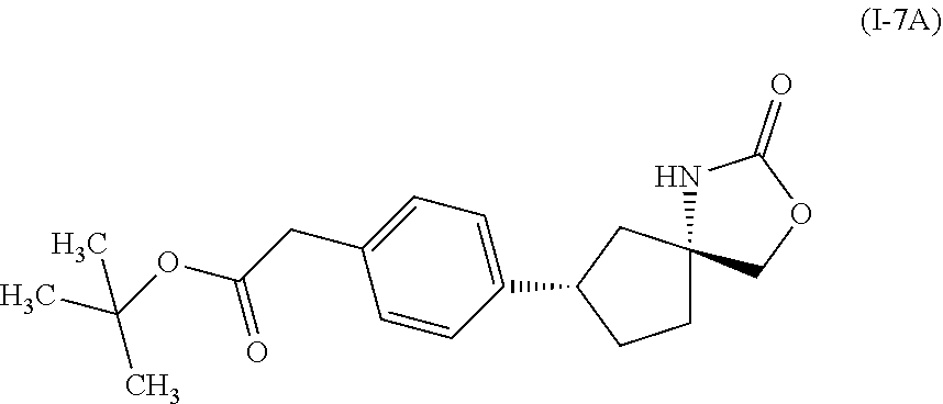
N1C2(COC1=O)CC(C1=CC=C(CC(=O)OC(C)(C)C)C=C1)CC2
